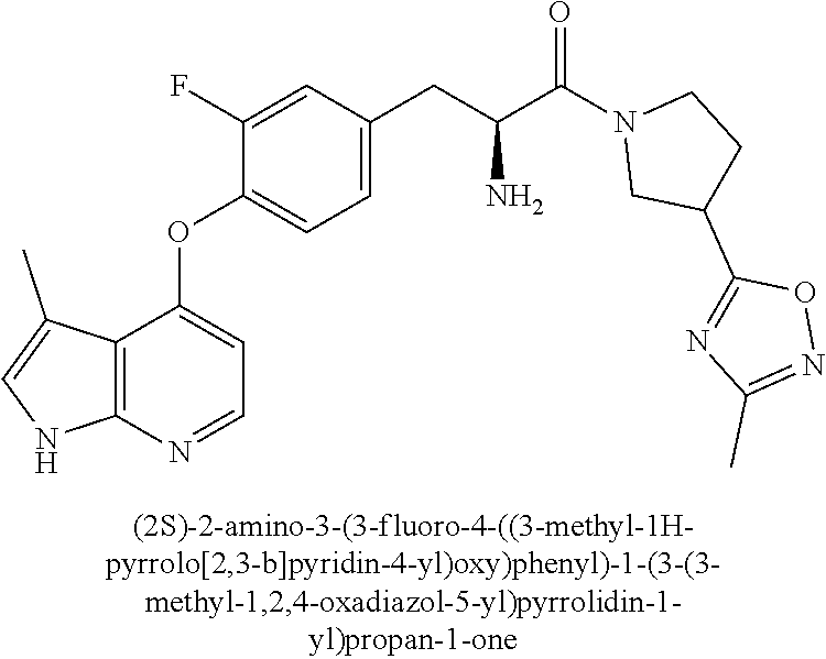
C1(F)=CC(CC(C(N2CC(C3=NC(C)=NO3)CC2)=O)N)=CC=C1OC1=CC=NC2=C1C(C)=CN2
